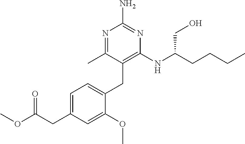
N1=C(C)C(CC2=CC=C(CC(OC)=O)C=C2OC)=C(NC(CCCC)CO)N=C1N
